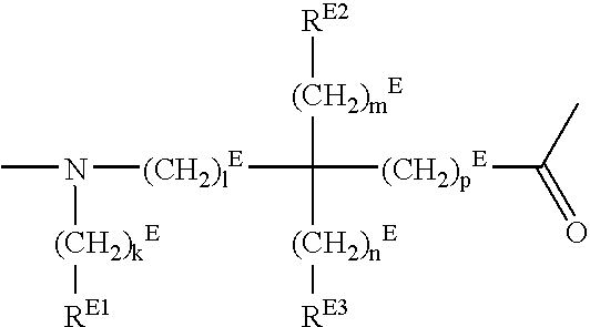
CN([(CH2)kE][RE1])[(CH2)lE]C([(CH2)mE][RE2])([(CH2)nE][RE3])[(CH2)pE]C(=O)C
